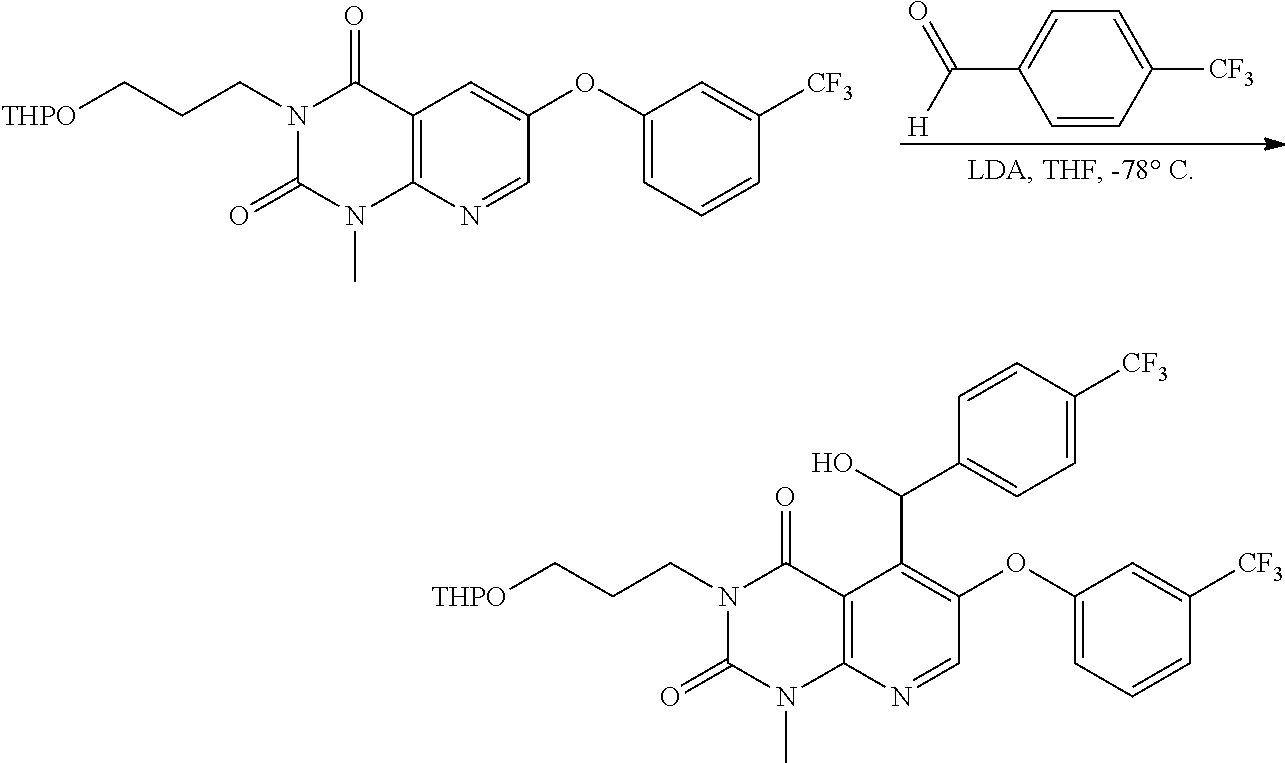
C1=CC([CF3])=CC=C1C([H])=O.C1(OC2=CC=CC([CF3])=C2)=CC2=C(N=C1)N(C)C(=O)N(CCC[THPO])C2=O.C1(OC2=CC=CC([CF3])=C2)=C(C(C2=CC=C([CF3])C=C2)O)C2=C(N=C1)N(C)C(=O)N(CCC[THPO])C2=O
